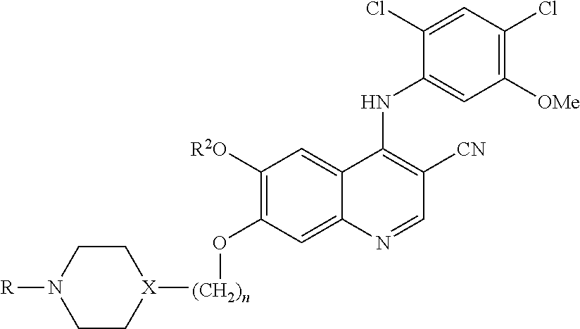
C1C[X]([(CH2)n]OC2=C([R2O])C=C3C(=C2)N=CC([CN])=C3NC2=CC([OMe])=C(Cl)C=C2Cl)CCN1[R]
